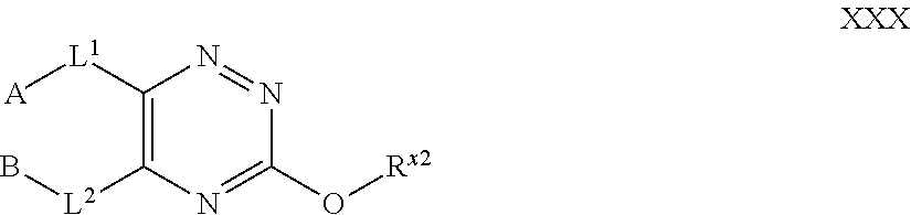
[A][L1]C1=C([L2]B)N=C(O[Rx2])N=N1
